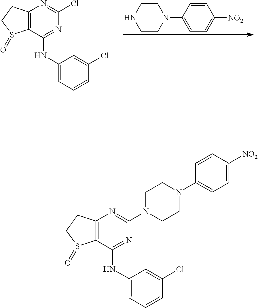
C1=CC(N2CCNCC2)=CC=C1[NO2].C12=C(C(NC3=CC=CC(Cl)=C3)=NC(Cl)=N1)S(=O)CC2.C12=C(C(NC3=CC=CC(Cl)=C3)=NC(N3CCN(C4=CC=C([NO2])C=C4)CC3)=N1)S(=O)CC2
